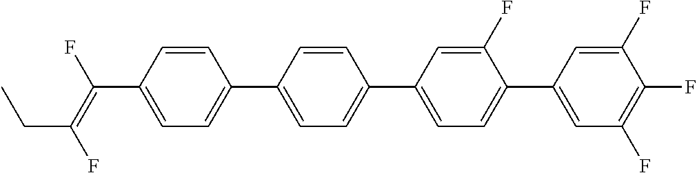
C(C1=CC=C(C2=CC=C(C3=CC=C(C4=CC(F)=C(F)C(F)=C4)C(F)=C3)C=C2)C=C1)(=C(F)CC)F
